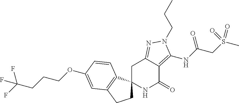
C1C2(C3=C(C1)C=C(OCCCC(F)(F)F)C=C3)NC(=O)C1=C(NC(CS(C)(=O)=O)=O)N(CCC)N=C1C2
